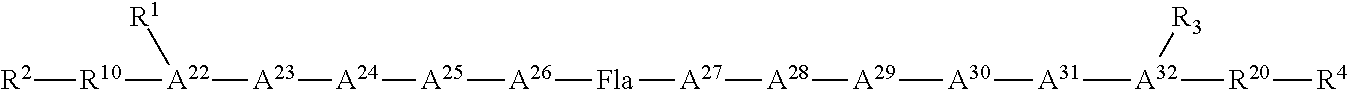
[R2][R10][A22]([A23][A24][A25][A26][Fla][A27][A28][A29][A30][A31][A32]([R20][R4])[R3])[R1]
